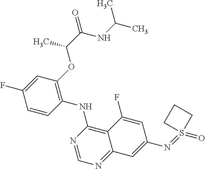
C1=CC(NC2=C3C(=NC=N2)C=C(N=S2(=O)CCC2)C=C3F)=C(OC(C(NC(C)C)=O)C)C=C1F
